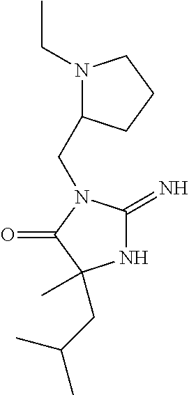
N1C(=N)N(CC2N(CC)CCC2)C(=O)C1(C)CC(C)C
